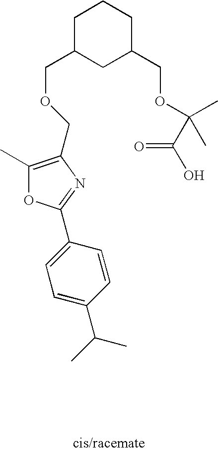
C1C(COCC2=C(C)OC(C3=CC=C(C(C)C)C=C3)=N2)CC(COC(C)(C)C(O)=O)CC1
